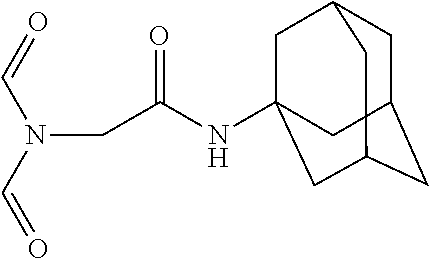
C1C2CC3CC(NC(CN(C=O)C=O)=O)(CC1C3)C2
